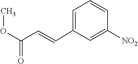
C1=CC([NO2])=CC(C=CC(OC)=O)=C1
